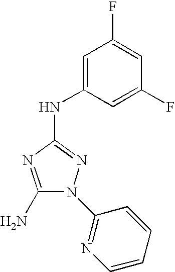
C1(N)=NC(NC2=CC(F)=CC(F)=C2)=NN1C1=NC=CC=C1
